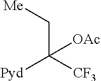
C(C([CF3])([Pyd])[OAc])[Me]
